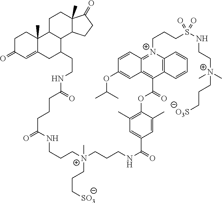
C1C(=O)C=C2C(C)(C1)C1C(C(CCNC(=O)CCCC(=O)NCCC[N+](CCCNC(=O)C3=CC(C)=C(OC(C4=C5C(=[N+](CCCS(NCC[N+](C)(C)CCC[O3S])(=O)=O)C6=C4C=CC=C6)C=CC(OC(C)C)=C5)=O)C(C)=C3)(CCC[SO3])C)C2)C2C(C)(CC1)C(=O)CC2
